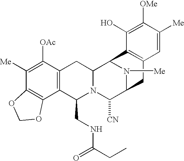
C1([Me])=C([OAc])C2=C(C3=C1OCO3)C(CNC(=O)CC)N1C(C2)C2N([Me])C(C1[CN])CC1=C2C(O)=C([OMe])C([Me])=C1
